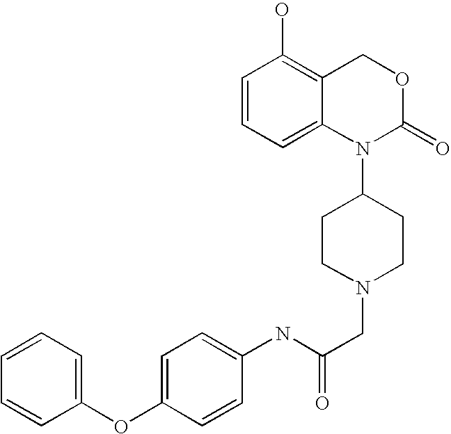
N(C(CN1CCC(N2C(=O)OCC3=C(O)C=CC=C23)CC1)=O)C1=CC=C(OC2=CC=CC=C2)C=C1
